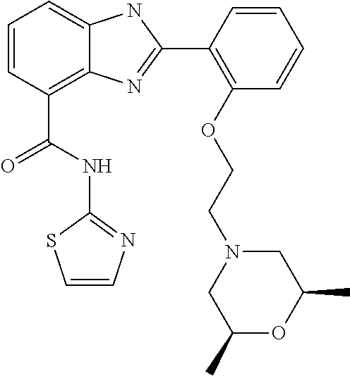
C1=CC(C(NC2=NC=CS2)=O)=C2C(=C1)NC(C1=C(OCCN3CC(C)OC(C)C3)C=CC=C1)=N2
